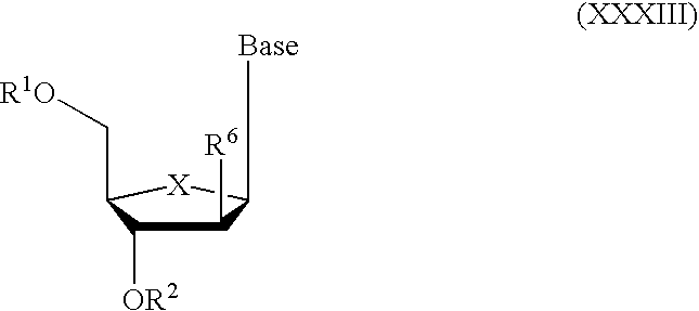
C1([R6])C([OR2])C(C[R1O])[X]C1[Base]
